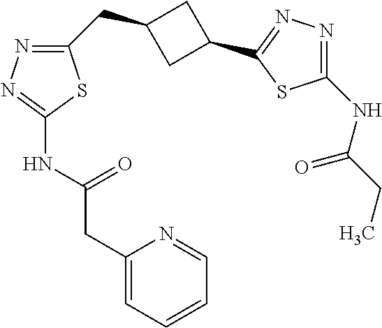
C1(CC2CC(C3=NN=C(NC(=O)CC)S3)C2)=NN=C(NC(CC2=CC=CC=N2)=O)S1
